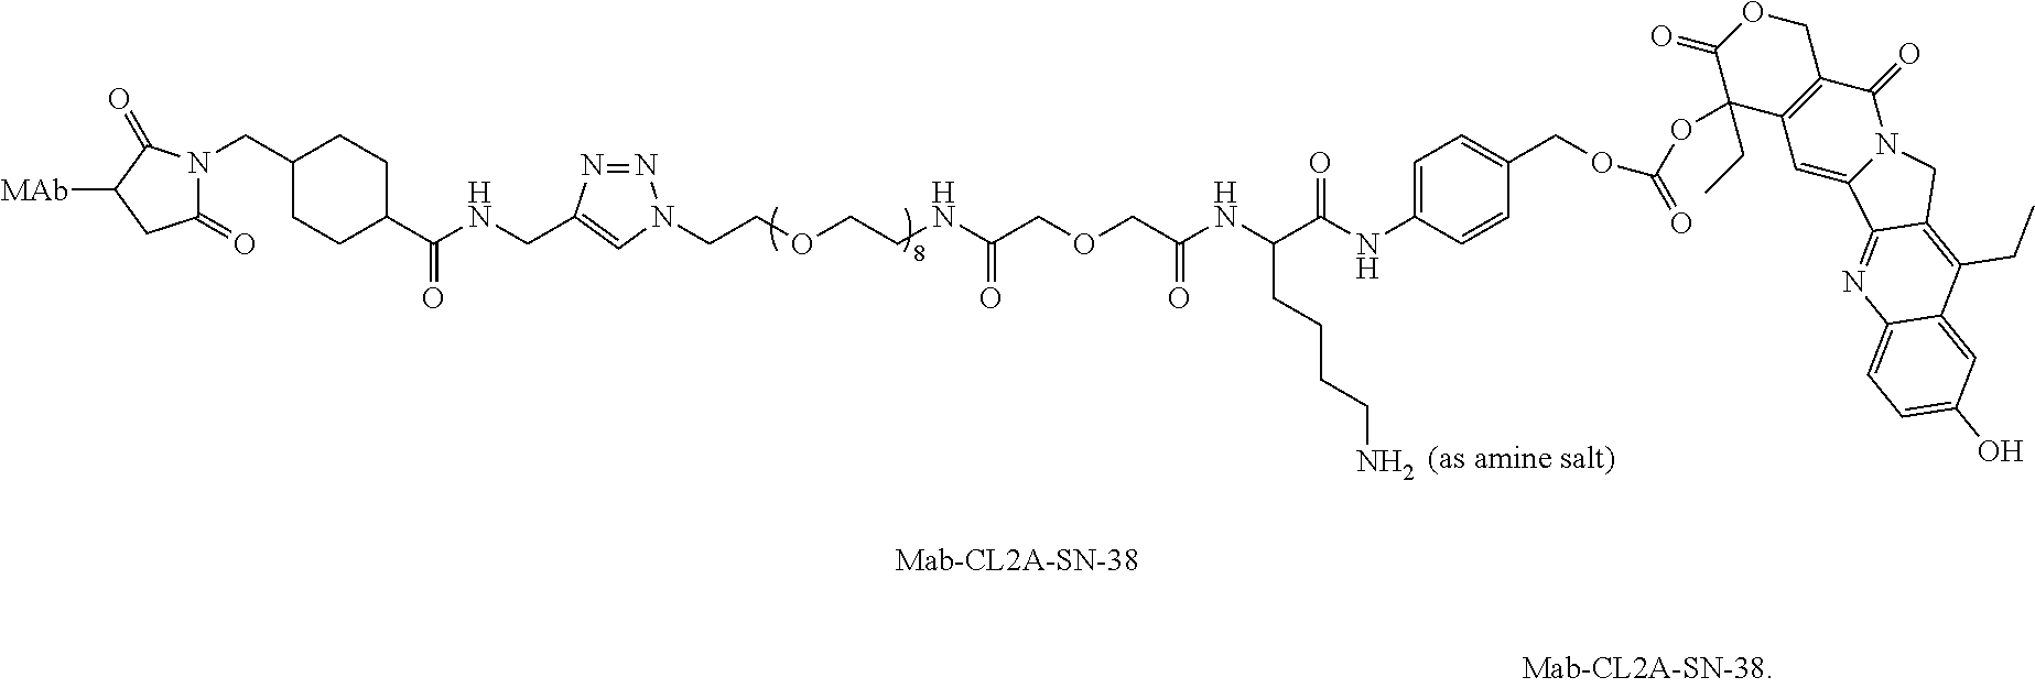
C1(=O)N(CC2CCC(C(=O)NCC3=CN(CCOCCNC(COCC(=O)NC(C(=O)NC4=CC=C(COC(OC5(CC)C6=C(COC5=O)C(=O)N5C(=C6)C6=NC7=CC=C(O)C=C7C(CC)=C6C5)=O)C=C4)CCCCN)=O)N=N3)CC2)C(=O)C([MAb])C1
